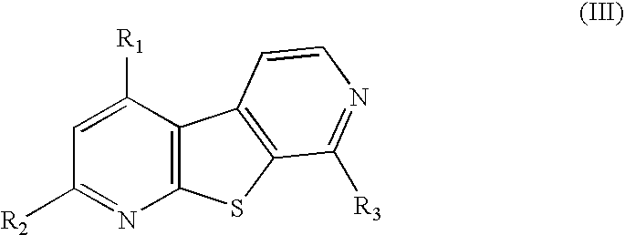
C1([R1])=CC([R2])=NC2=C1C1=C(S2)C([R3])=NC=C1
